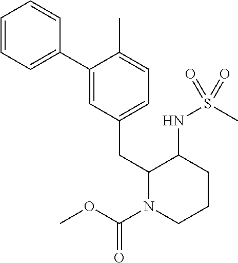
C1(C2=CC(CC3N(C(OC)=O)CCCC3NS(C)(=O)=O)=CC=C2C)=CC=CC=C1
